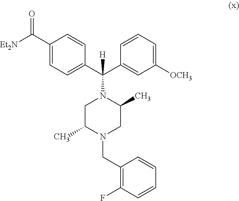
C1(C([Et2N])=O)=CC=C(C(C2=CC([OCH3])=CC=C2)([H])N2C(C)CN(CC3=C(F)C=CC=C3)C(C)C2)C=C1
